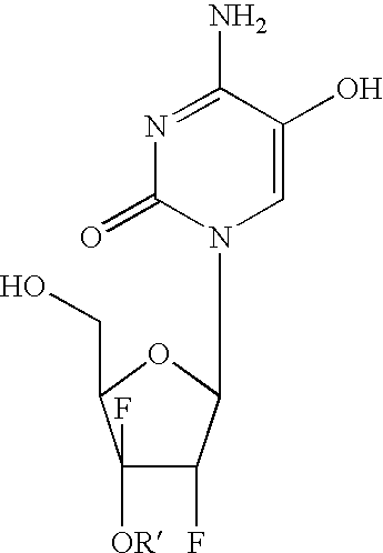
C1(F)([OR])C(F)C(N2C=C(O)C(N)=NC2=O)OC1CO
